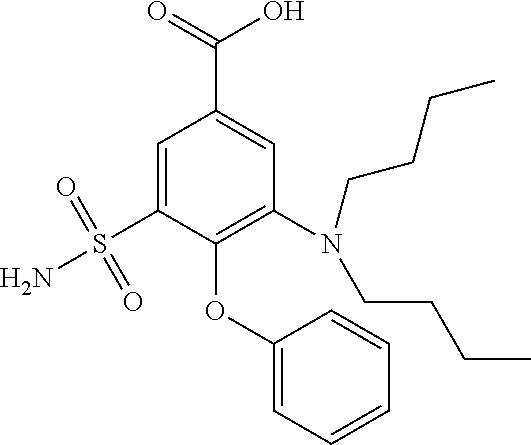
C1=C(S(=O)(=O)N)C(OC2=CC=CC=C2)=C(N(CCCC)CCCC)C=C1C(=O)O
